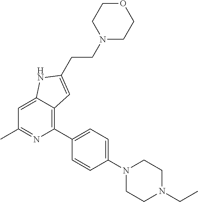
C1=C2C(=C(C3=CC=C(N4CCN(CC)CC4)C=C3)N=C1C)C=C(CCN1CCOCC1)N2
